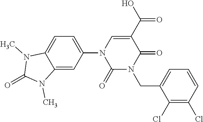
C1(N2C(=O)N(CC3=CC=CC(Cl)=C3Cl)C(=O)C(C(O)=O)=C2)=CC=C2C(=C1)N(C)C(=O)N2C
